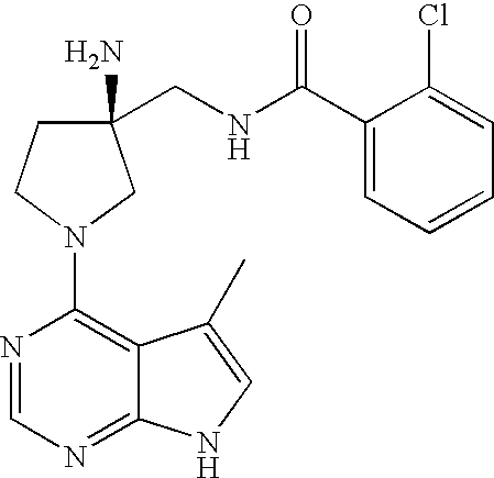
N1=CN=C2C(=C1N1CC(CNC(C3=CC=CC=C3Cl)=O)(N)CC1)C(C)=CN2
